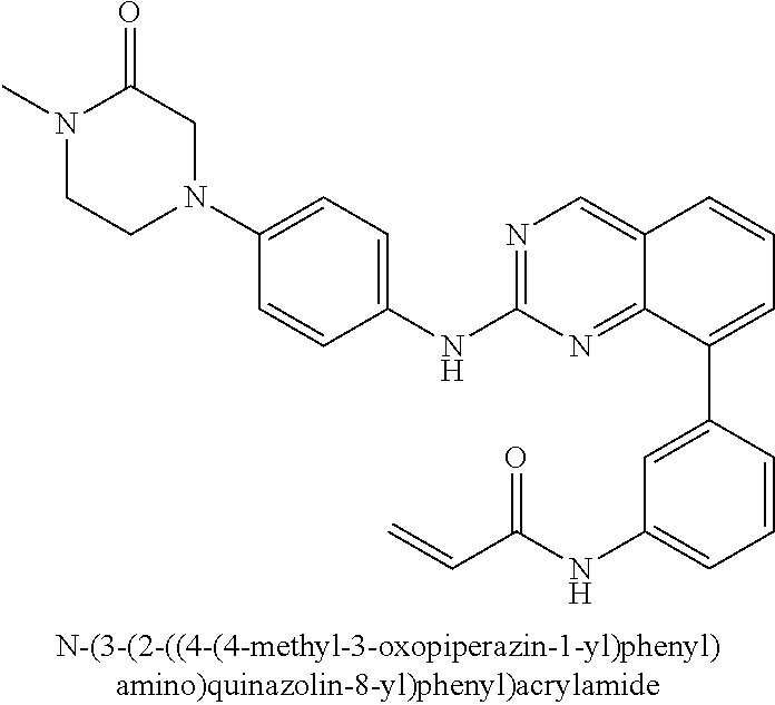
C1(NC2=NC=C3C(=N2)C(C2=CC(NC(C=C)=O)=CC=C2)=CC=C3)=CC=C(N2CC(=O)N(C)CC2)C=C1
